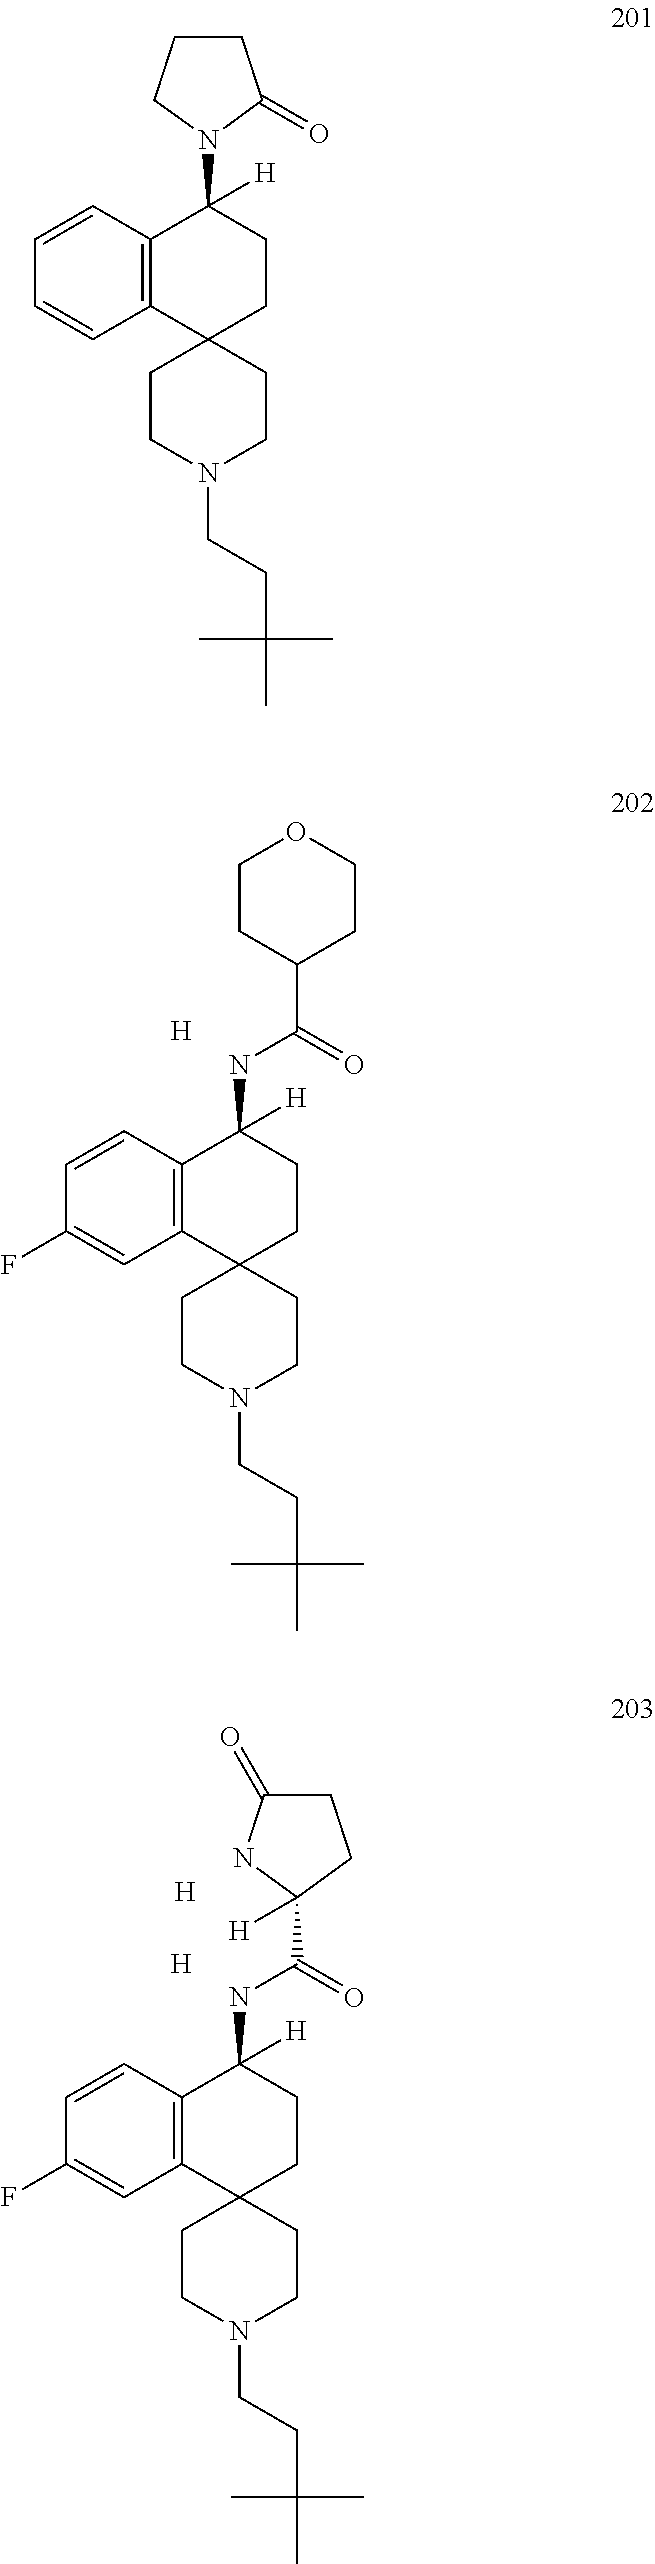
[H].C12(CCN(CCC(C)(C)C)CC1)CCC(NC(=O)C1CCOCC1)([H])C1=C2C=C(F)C=C1.[H].C12(CCN(CCC(C)(C)C)CC1)CCC(NC(=O)C1([H])CCC(=O)N1)([H])C1=C2C=C(F)C=C1.[H].C12(CCN(CCC(C)(C)C)CC1)CCC(N1C(=O)CCC1)([H])C1=C2C=CC=C1
